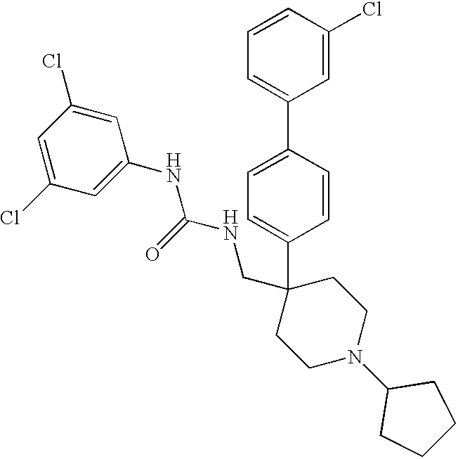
C1=CC(C2=CC=CC(Cl)=C2)=CC=C1C1(CNC(NC2=CC(Cl)=CC(Cl)=C2)=O)CCN(C2CCCC2)CC1
